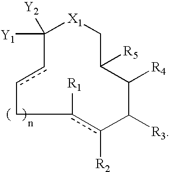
[Y2]C1([Y1])[X1]CC([R5])C([R4])C([R3])c([R2])c([R1])Ccc1
